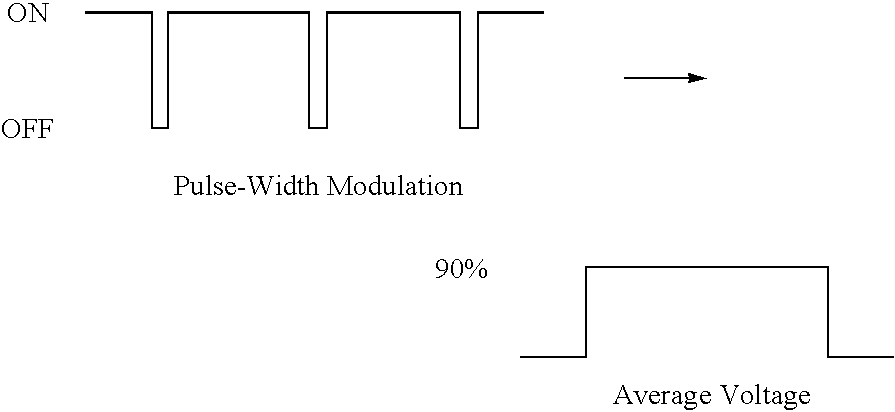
CCCCCCCCCCCCCC.[ON].[OFF].CCCCCC
